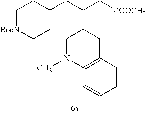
C1[BocN]CCC(CC(C2CN(C)C3=C(C2)C=CC=C3)C[COOCH3])C1
